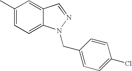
C1=C2C(=CC=C1C)N(CC1=CC=C(Cl)C=C1)N=C2
